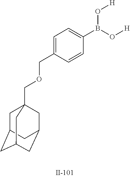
C1C2CC3CC(CC1(COCC1=CC=C(B(O[H])O[H])C=C1)C3)C2
